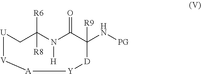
C1C([R6])([R8])N([H])C(=O)C(N[PG])([R9])[D][Y][A][V][U]1
